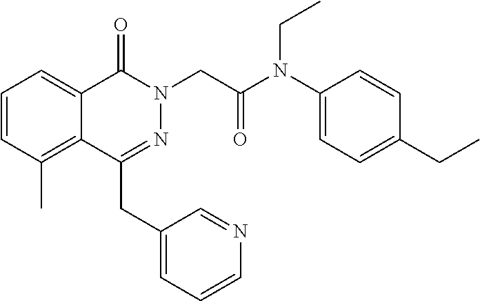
C1=CC(C)=C2C(=C1)C(=O)N(CC(=O)N(C1=CC=C(CC)C=C1)CC)N=C2CC1=CC=CN=C1
